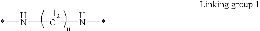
*NCN*
